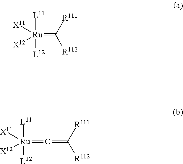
[L11][Ru]([L12])(=C([R112])[R111])([X11])[X12].[L11][Ru]([L12])([X11])([X12])=C=C([R112])[R111]
